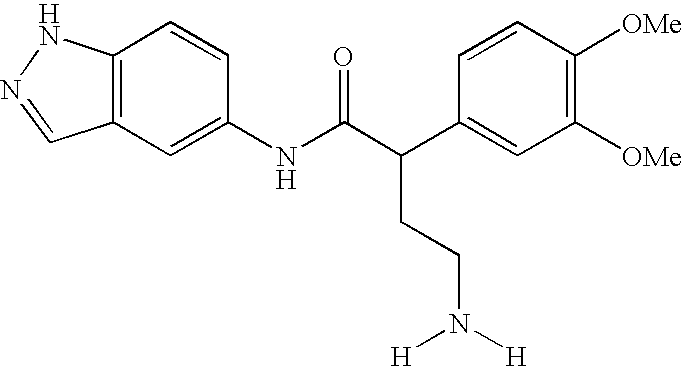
C12=C(C=C(NC(C(C3=CC([OMe])=C([OMe])C=C3)CCN([H])[H])=O)C=C1)C=NN2
